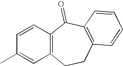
C12=C(C=CC(C)=C1)C(=O)C1=C(CC2)C=CC=C1
